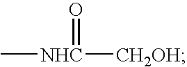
C[NHC]([CH2OH])=O
